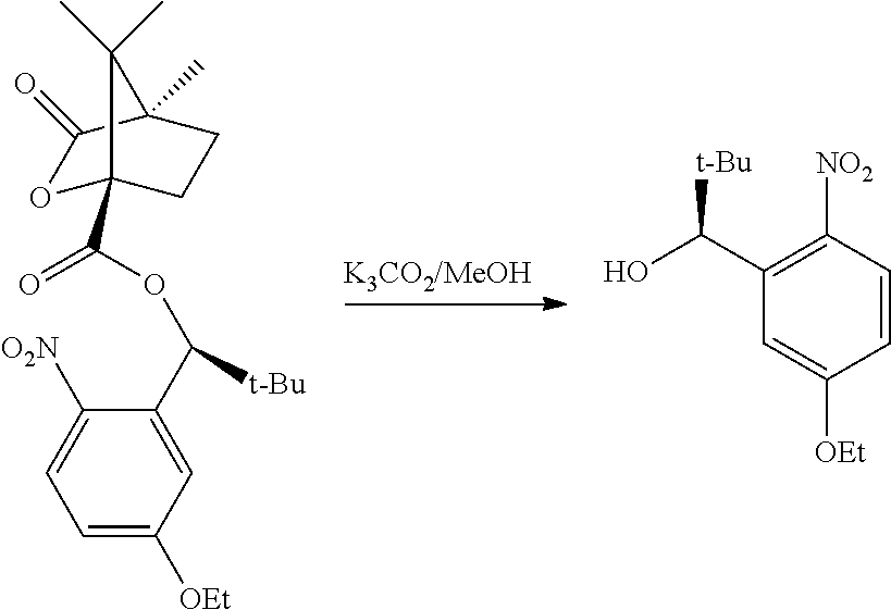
O1C2(C(OC(C3=CC([OEt])=CC=C3[O2N])[t-Bu])=O)CCC(C)(C1=O)C2(C)C.C1(C(O)[t-Bu])=C([NO2])C=CC([OEt])=C1
